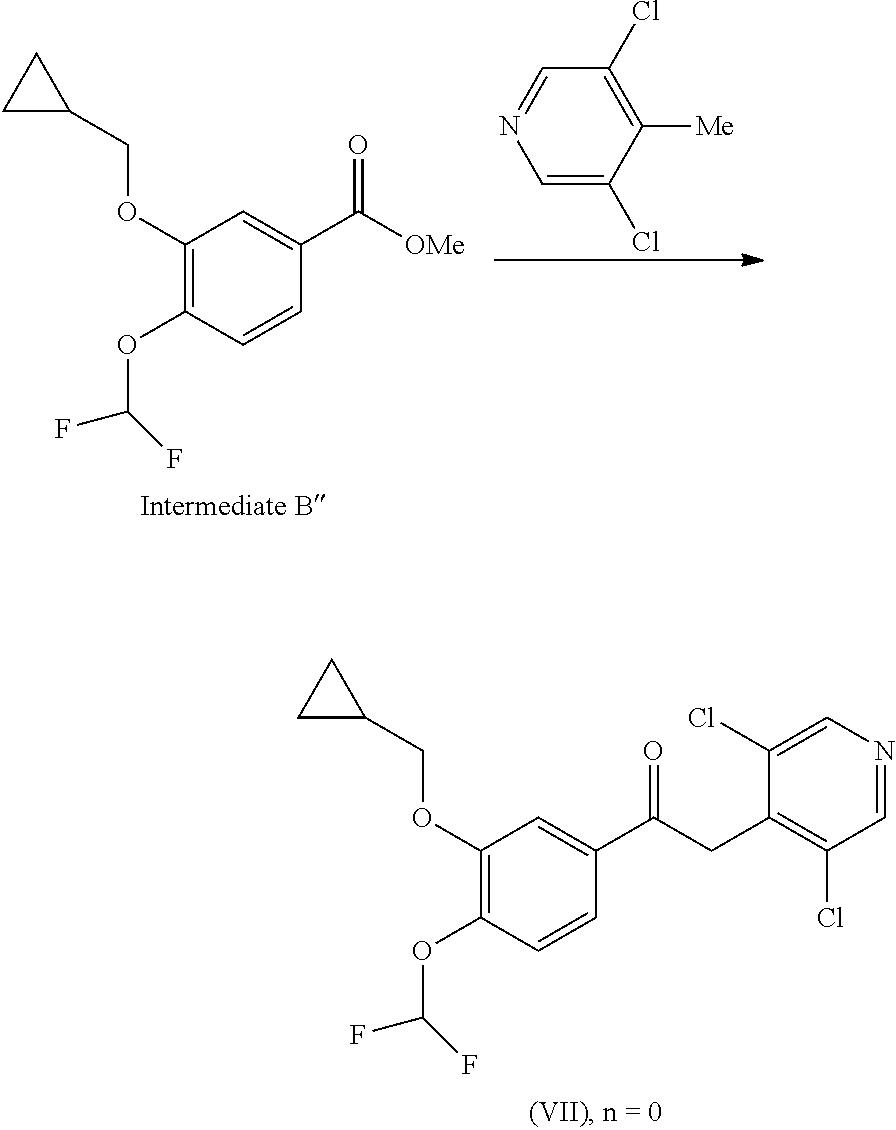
C1(OCC2CC2)=C(OC(F)F)C=CC(C(CC2=C(Cl)C=NC=C2Cl)=O)=C1.C1(OCC2CC2)=C(OC(F)F)C=CC(C([OMe])=O)=C1.C1=C(Cl)C([Me])=C(Cl)C=N1
